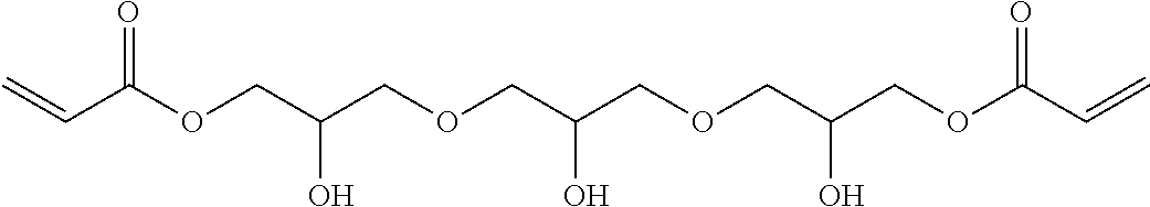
C(OCC(COCC(COCC(COC(C=C)=O)O)O)O)(C=C)=O
